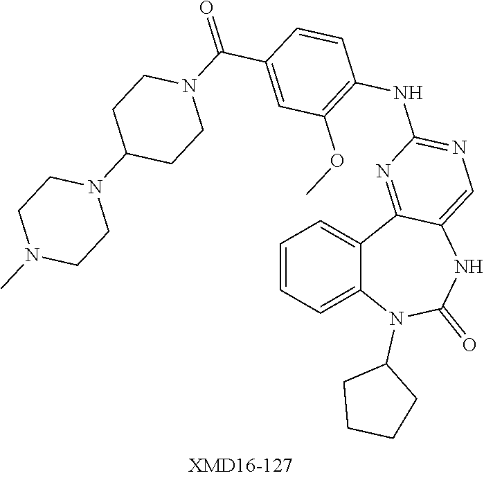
C1=CC=C2C(=C1)C1=NC(NC3=C(OC)C=C(C(N4CCC(N5CCN(C)CC5)CC4)=O)C=C3)=NC=C1NC(=O)N2C1CCCC1
